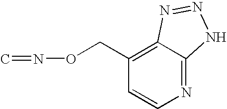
N1=C2C(=C(CON=C)C=C1)N=NN2
